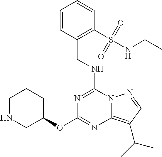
C(NC1=NC(OC2CCCNC2)=NC2=C(C(C)C)C=NN12)C1=C(S(NC(C)C)(=O)=O)C=CC=C1
